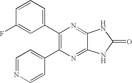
C1(C2=C(C3=CC=NC=C3)N=C3C(=N2)NC(=O)N3)=CC=CC(F)=C1
